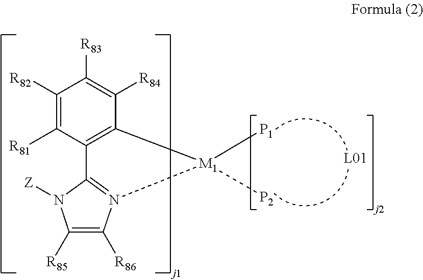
C12=C(C([R81])=C([R82])C([R83])=C1[R84])C1=N([M1]2([P1])[P2])C([R86])=C([R85])N1[Z]
